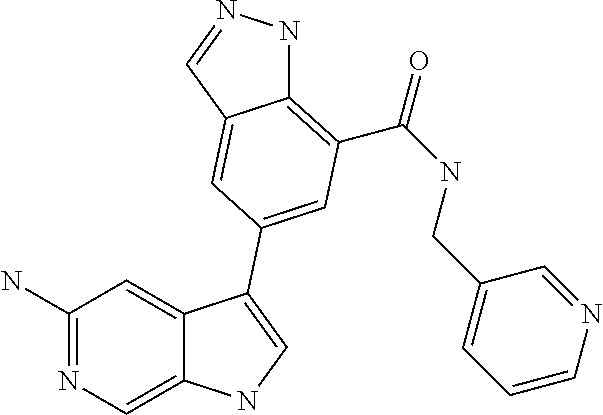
C1(N)=NC=C2C(=C1)C(C1=CC(C(=O)NCC3=CC=CN=C3)=C3NN=CC3=C1)=CN2
